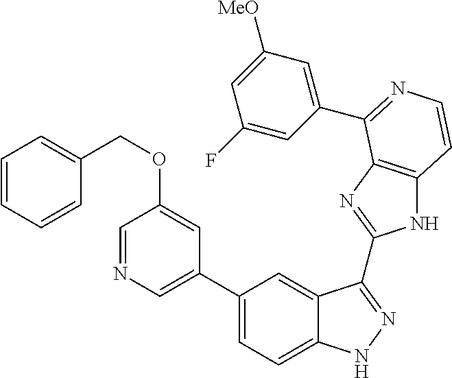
C1(C2=CC=C3C(=C2)C(C2=NC4=C(N2)C=CN=C4C2=CC([MeO])=CC(F)=C2)=NN3)=CN=CC(OCC2=CC=CC=C2)=C1
